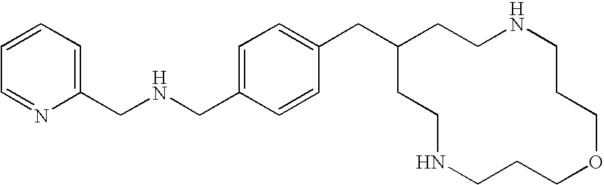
C(C1=CC=C(CNCC2=CC=CC=N2)C=C1)C1CCNCCCOCCCNCC1
